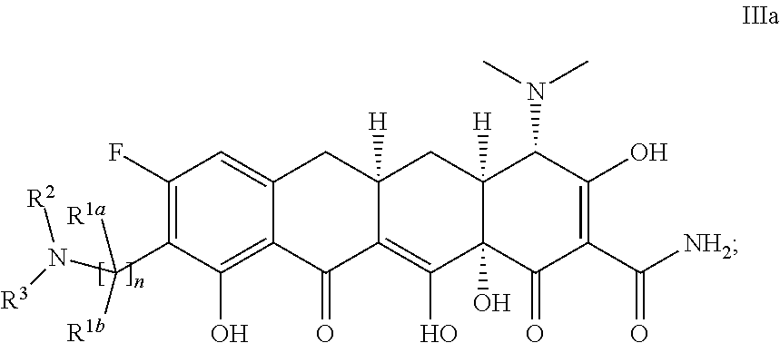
C1(F)=C(C(N([R3])[R2])([R1b])[R1a])C(O)=C2C(=C1)CC1([H])C(=C(O)C3(O)C([H])(C1)C(N(C)C)C(O)=C(C([NH2])=O)C3=O)C2=O
